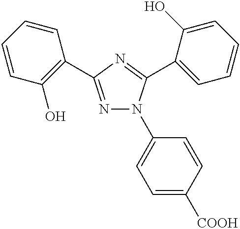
N1=C(C2=C(O)C=CC=C2)N=C(C2=CC=CC=C2O)N1C1=CC=C([COOH])C=C1
